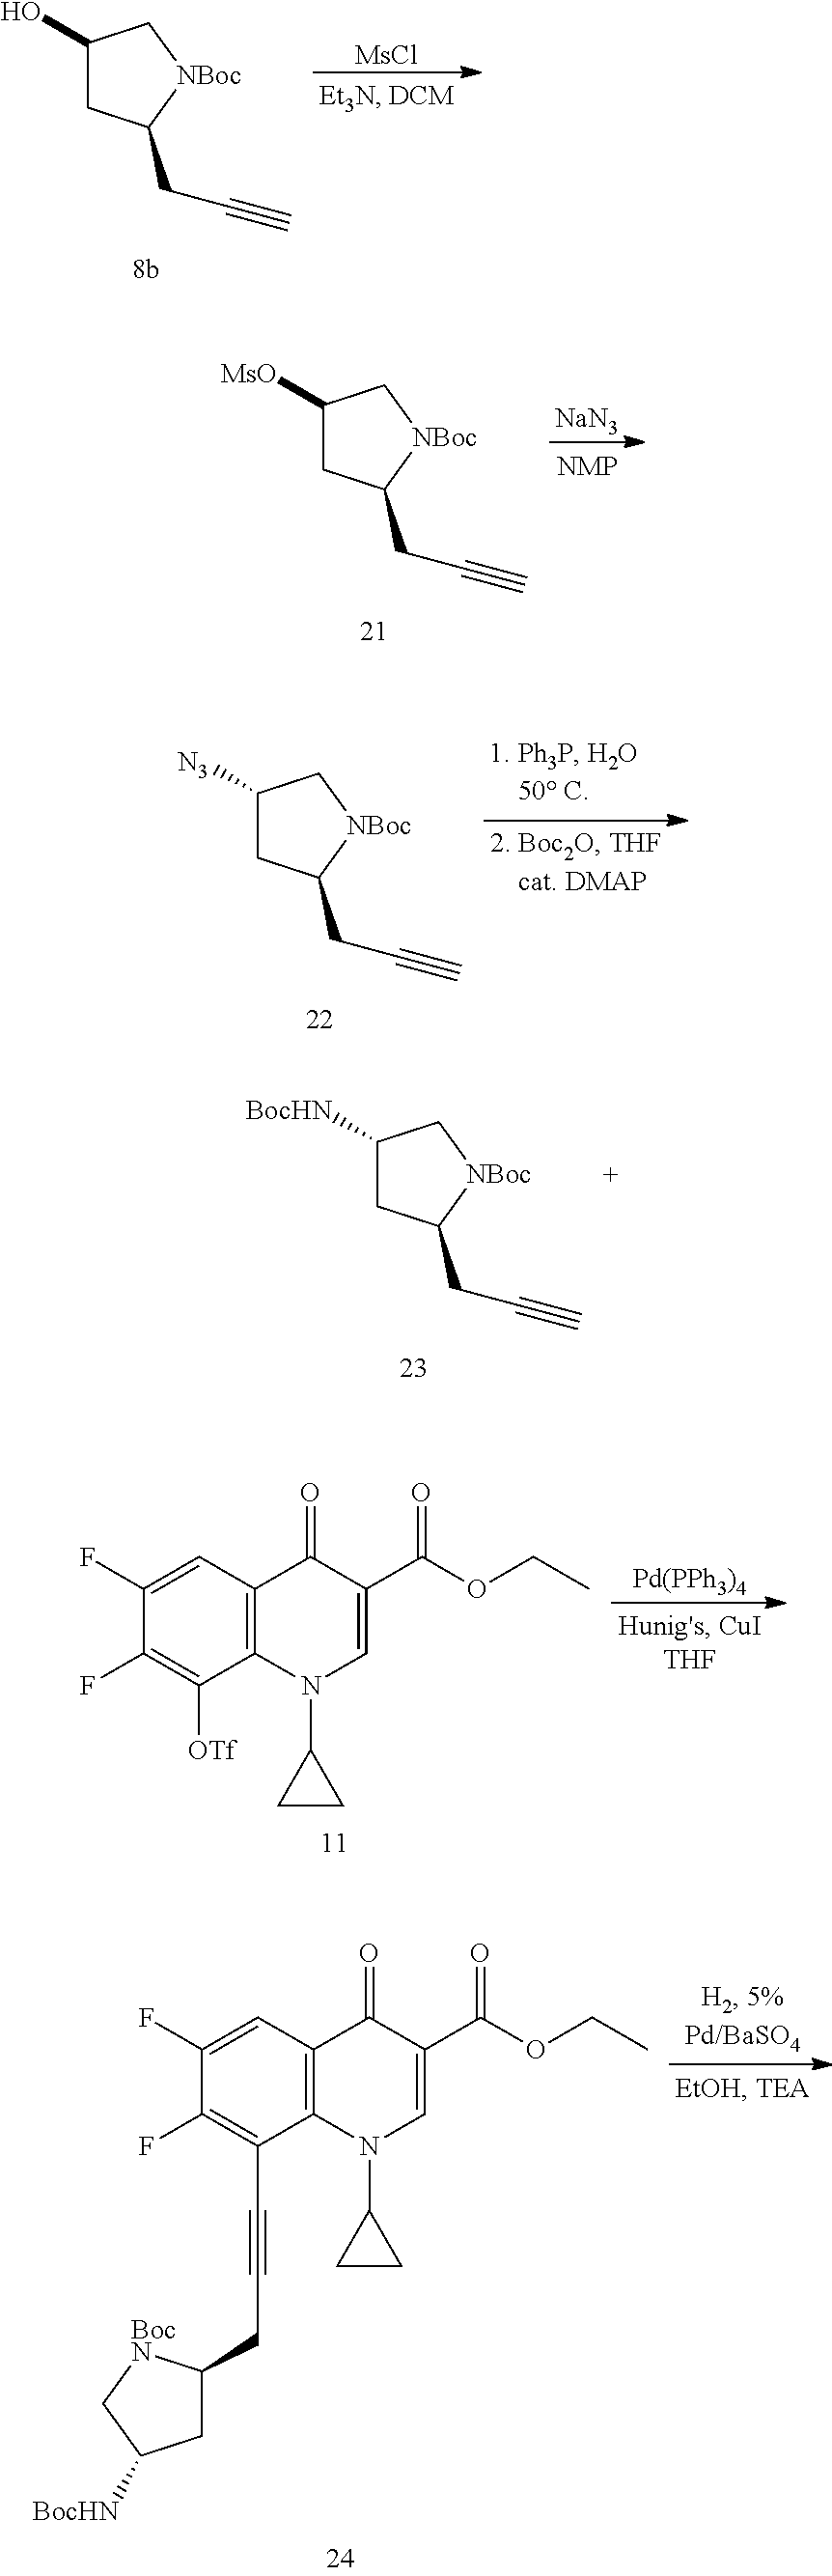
C1(O)CC(CC#C)[NBoc]C1.[MsCl].C1([MsO])CC(CC#C)[NBoc]C1.[NaN3].C1([N3])CC(CC#C)[NBoc]C1.C1([BocHN])CC(CC#C)[NBoc]C1.C1(F)=CC2=C(C([OTf])=C1F)N(C1CC1)C=C(C(OCC)=O)C2=O.[Pd(PPh3)4].C1(F)=CC2=C(C(C#CCC3CC([BocHN])C[BocN]3)=C1F)N(C1CC1)C=C(C(OCC)=O)C2=O
